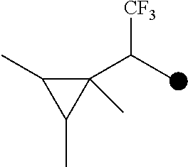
CC1C(C(C)[CF3])(C)C1C
